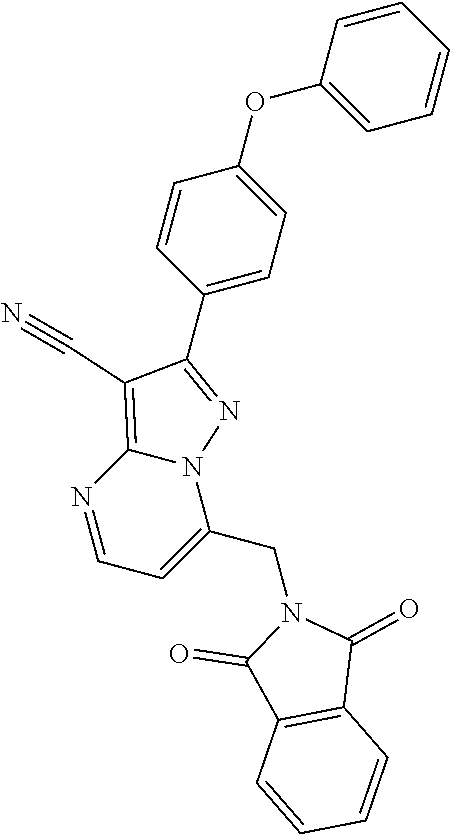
C1=CC=CC=C1OC1=CC=C(C2=NN3C(=C2C#N)N=CC=C3CN2C(=O)C3=C(C2=O)C=CC=C3)C=C1
